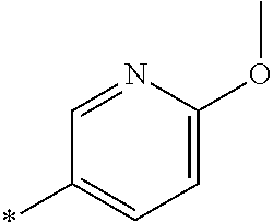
C1=C(OC)N=CC(*)=C1
